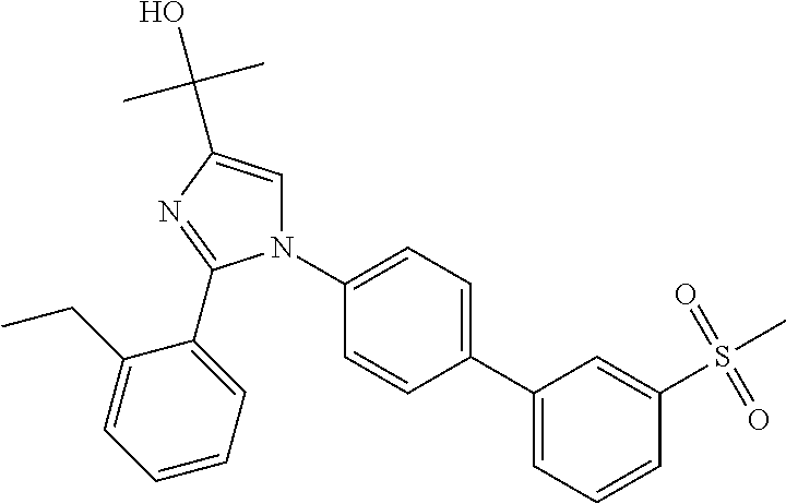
C1(C2=CC=CC(S(C)(=O)=O)=C2)=CC=C(N2C=C(C(C)(C)O)N=C2C2=CC=CC=C2CC)C=C1
